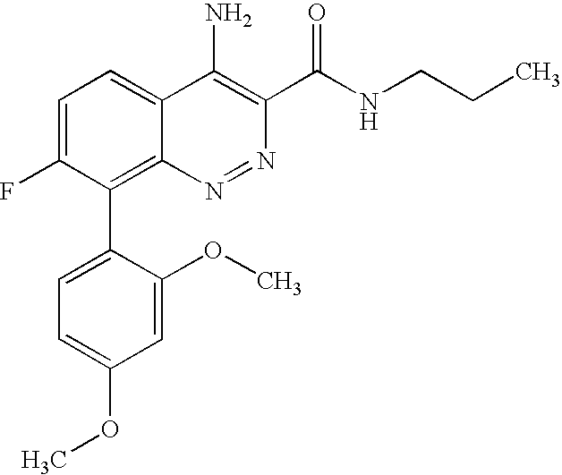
N1=NC2=C(C3=CC=C(OC)C=C3OC)C(F)=CC=C2C(N)=C1C(NCCC)=O
